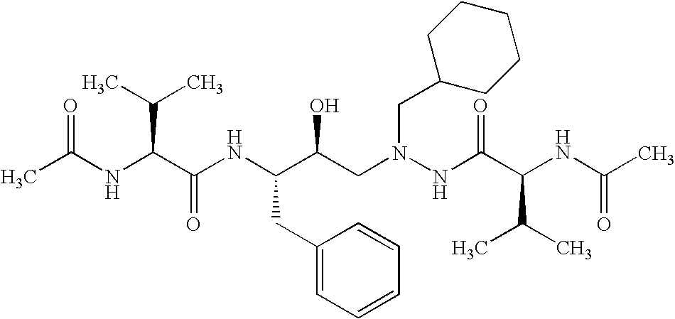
O=C(NC(C(NC(C(CN(NC(C(NC(C)=O)C(C)C)=O)CC1CCCCC1)O)CC1=CC=CC=C1)=O)C(C)C)C
